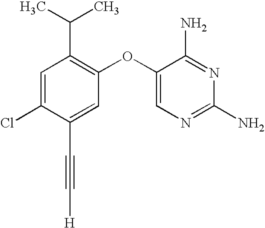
C1=C(Cl)C(C#C[H])=CC(OC2=CN=C(N)N=C2N)=C1C(C)C
